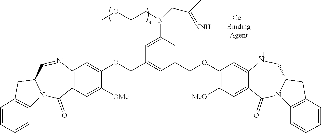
C12=C(C=C([OMe])C(OCC3=CC(COC4=C([MeO])C=C5C(=C4)NCC4N(C5=O)C5=C(C4)C=CC=C5)=CC(N(CC(C)=[NNH]C)CCOC)=C3)=C1)C(=O)N1C(C=N2)CC2=C1C=CC=C2
